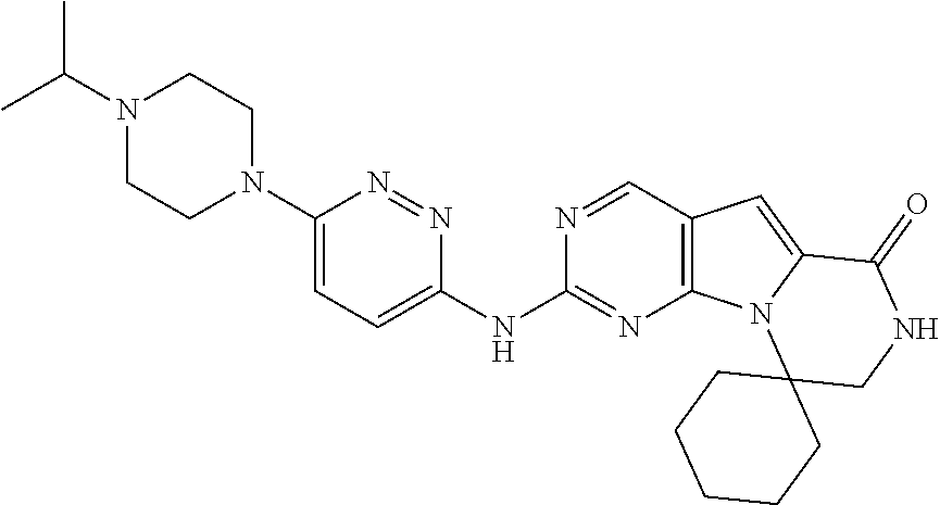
N1(C(C)C)CCN(C2=CC=C(NC3=NC4=C(C=N3)C=C3N4C4(CNC3=O)CCCCC4)N=N2)CC1
